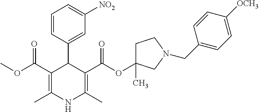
C1(C2=CC([NO2])=CC=C2)C(C(OC)=O)=C(C)NC(C)=C1C(OC1(C)CCN(CC2=CC=C([OCH3])C=C2)C1)=O
